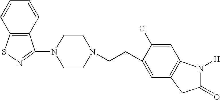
C1=CC=CC2=C1SN=C2N1CCN(CCC2=CC3=C(C=C2Cl)N([H])C(=O)C3)CC1
